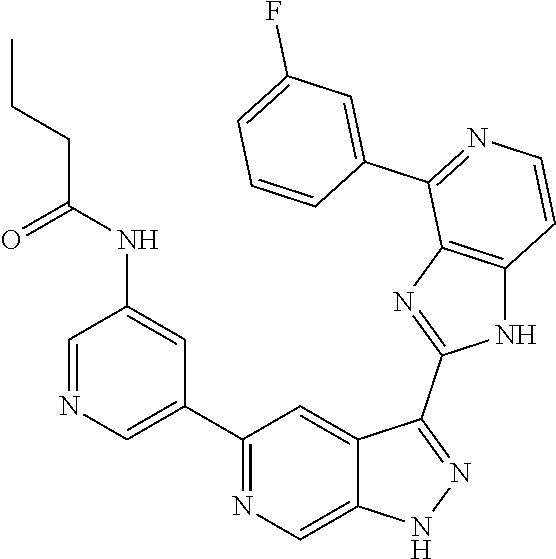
C1(C2=CN=CC(NC(=O)CCC)=C2)=NC=C2C(=C1)C(C1=NC3=C(N1)C=CN=C3C1=CC(F)=CC=C1)=NN2
